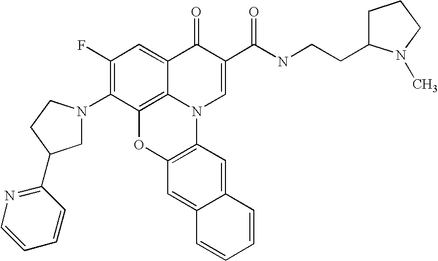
C1(F)=C(N2CC(C3=NC=CC=C3)CC2)C2=C3C(=C1)C(=O)C(C(=O)NCCC1CCCN1C)=CN3C1=C(O2)C=C2C(=C1)C=CC=C2
